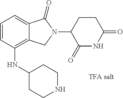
C12=C(NC3CCNCC3)C=CC=C1C(=O)N(C1C(=O)NC(=O)CC1)C2
